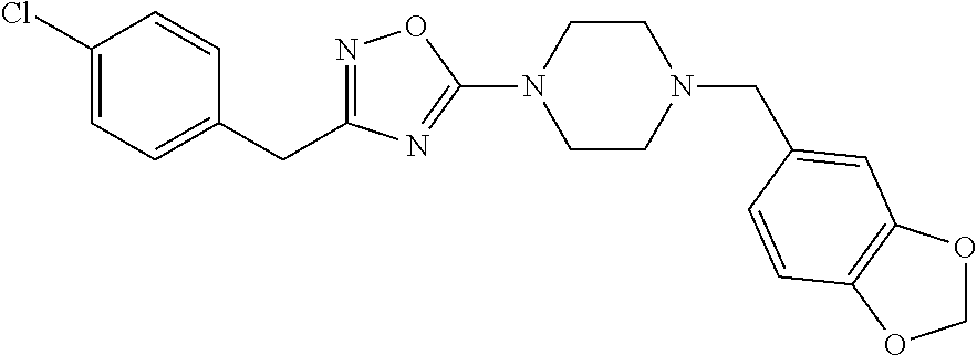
N1=C(CC2=CC=C(Cl)C=C2)N=C(N2CCN(CC3=CC4=C(OCO4)C=C3)CC2)O1
